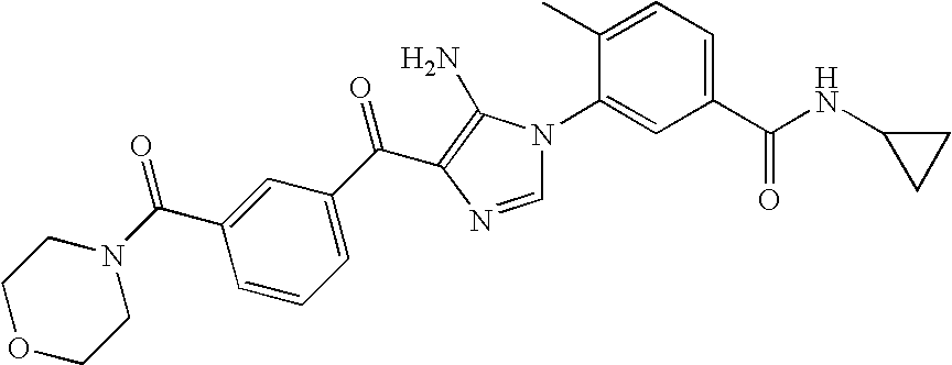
C1(C)=CC=C(C(NC2CC2)=O)C=C1N1C=NC(C(C2=CC=CC(C(N3CCOCC3)=O)=C2)=O)=C1N
